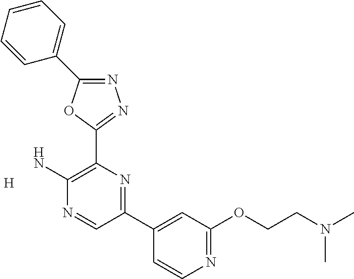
[H].N1=C(C2=CC=CC=C2)OC(C2=C(N)N=CC(C3=CC(OCCN(C)C)=NC=C3)=N2)=N1
